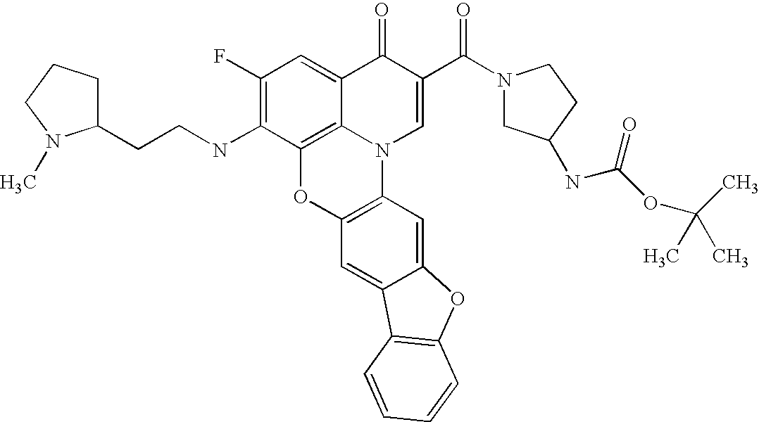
C12=C3C(=CC(F)=C1NCCC1CCCN1C)C(=O)C(C(=O)N1CC(NC(=O)OC(C)(C)C)CC1)=CN3C1=C(O2)C=C2C(=C1)OC1=C2C=CC=C1
